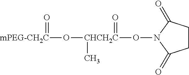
C1CC(=O)N(O[CHCH2C](=O)(O[mPEG-CH2C]=O)C)C1=O
